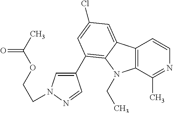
C12=C(C(C)=NC=C1)N(CC)C1=C(C3=CN(CCOC(C)=O)N=C3)C=C(Cl)C=C21
